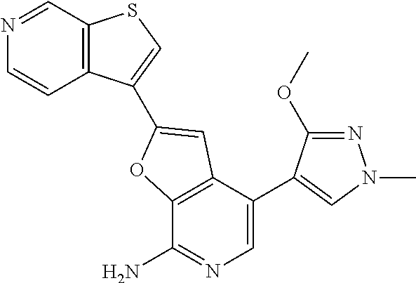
N1=CC2=C(C=C1)C(C1=CC3=C(C(N)=NC=C3C3=CN(C)N=C3OC)O1)=CS2
